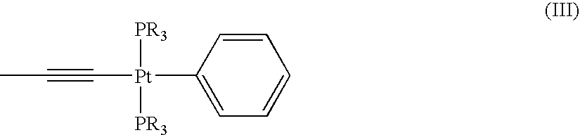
C1=CC([Pt]([PR3])([PR3])C#CC)=CC=C1
